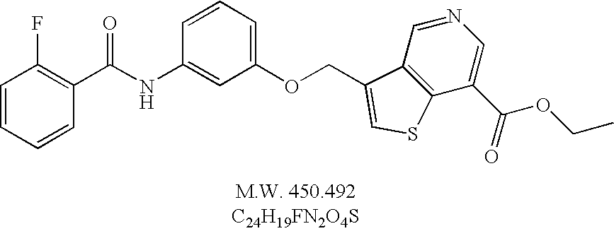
C1=CC=CC(C(NC2=CC(OCC3=CSC4=C3C=NC=C4C(=O)OCC)=CC=C2)=O)=C1F
